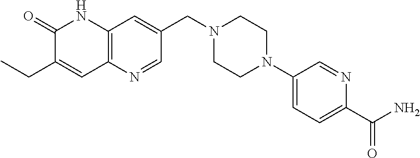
C1(=O)C(CC)=CC2=C(N1)C=C(CN1CCN(C3=CC=C(C(=O)N)N=C3)CC1)C=N2
